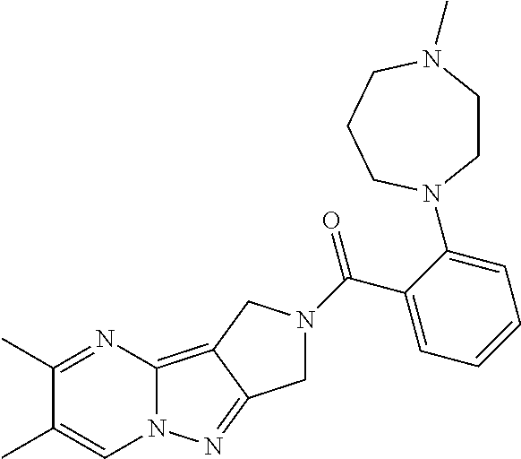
C1(C)=NC2=C3C(=NN2C=C1C)CN(C(=O)C1=CC=CC=C1N1CCN(C)CCC1)C3
